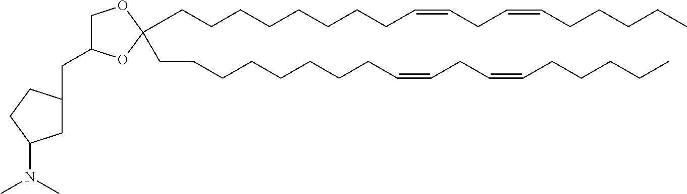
C(CCCCCCC=CCC=CCCCCC)CC1(CCCCCCCCC=CCC=CCCCCC)OC(CC2CC(N(C)C)CC2)CO1
